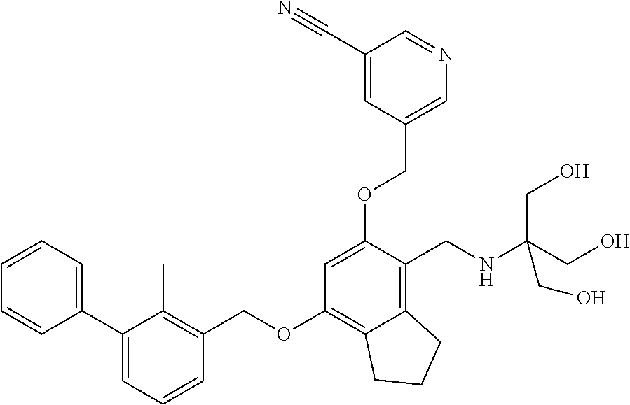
C1=CC=C(C2=CC=CC(COC3=C4C(=C(CNC(CO)(CO)CO)C(OCC5=CN=CC(C#N)=C5)=C3)CCC4)=C2C)C=C1
